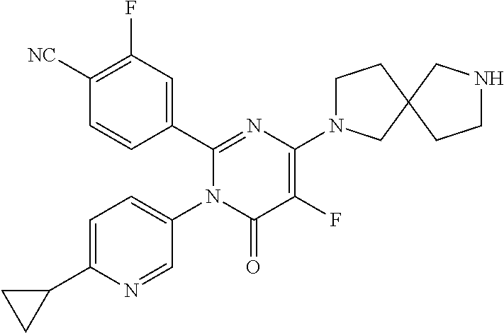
C1(C2=CC(F)=C([CN])C=C2)=NC(N2CCC3(C2)CCNC3)=C(F)C(=O)N1C1=CC=C(C2CC2)N=C1
